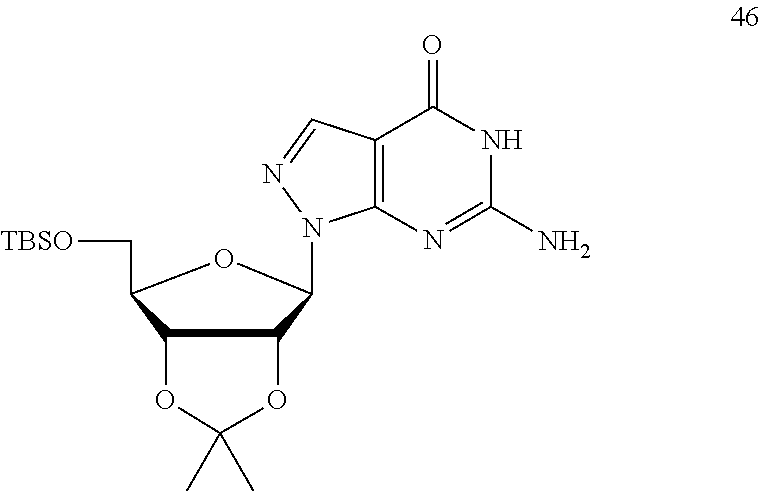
C1(N)=NC2=C(C(=O)N1)C=NN2C1C2C(C(C[TBSO])O1)OC(C)(C)O2
